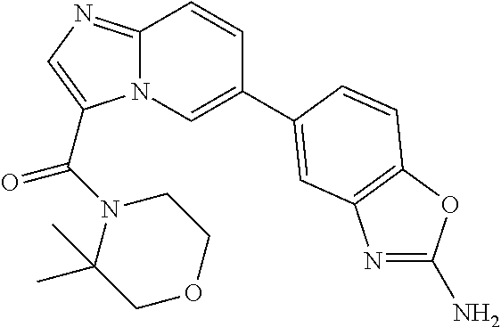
C12=NC=C(C(=O)N3C(C)(C)COCC3)N1C=C(C1=CC3=C(OC(N)=N3)C=C1)C=C2
